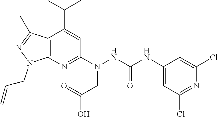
C12=C(N=C(N(NC(NC3=CC(Cl)=NC(Cl)=C3)=O)CC(O)=O)C=C1C(C)C)N(CC=C)N=C2C
